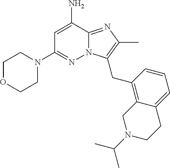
NC1=CC(N2CCOCC2)=NN2C1=NC(C)=C2CC1=C2C(=CC=C1)CCN(C(C)C)C2
